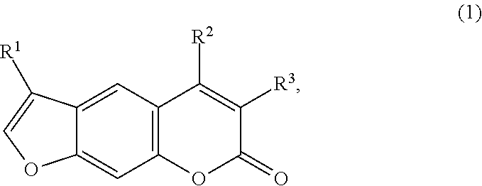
C12=C(C=C3C(=C1)OC=C3[R1])C([R2])=C([R3])C(=O)O2
